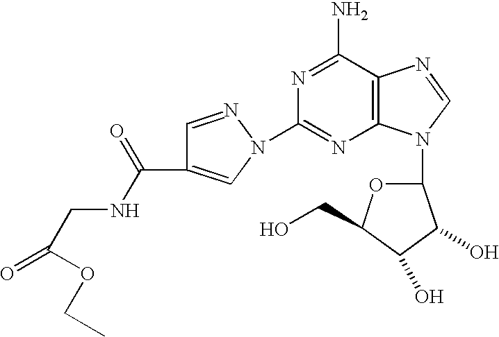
C1(N2C=C(C(NCC(OCC)=O)=O)C=N2)=NC2=C(C(N)=N1)N=CN2C1OC(CO)C(O)C1O
